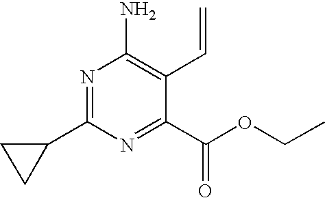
N1=C(C2CC2)N=C(C(OCC)=O)C(C=C)=C1N
